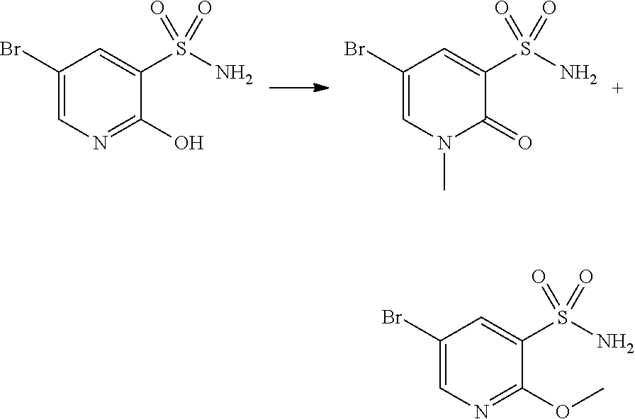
C1(Br)=CN=C(O)C(S(N)(=O)=O)=C1.C1(Br)=CN(C)C(=O)C(S(N)(=O)=O)=C1.C1(Br)=CN=C(OC)C(S(N)(=O)=O)=C1
